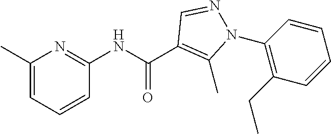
N(C(C1=C(C)N(C2=C(CC)C=CC=C2)N=C1)=O)C1=NC(C)=CC=C1
